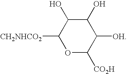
C1([CH2NHCO2])OC([CO2H])C([OH])C(O)C1O
